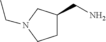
C1C(CN)CN(CC)C1
